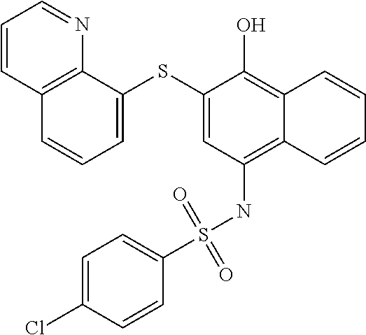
C1=C(SC2=CC=CC3=C2N=CC=C3)C(O)=C2C(=C1NS(C1=CC=C(Cl)C=C1)(=O)=O)C=CC=C2
